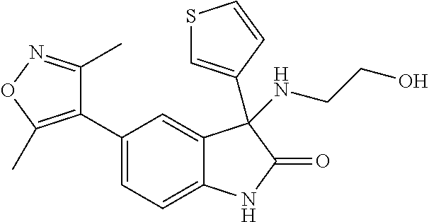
C1(C2=CC=C3C(=C2)C(NCCO)(C2=CSC=C2)C(=O)N3)=C(C)ON=C1C
